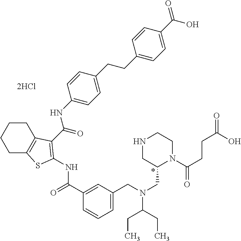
C1(C(=O)NC2=C(C(=O)NC3=CC=C(CCC4=CC=C(C(=O)O)C=C4)C=C3)C3=C(CCCC3)S2)=CC(CN(CC2N(C(=O)CCC(O)=O)CCNC2)C(CC)CC)=CC=C1.[2HCl].*
